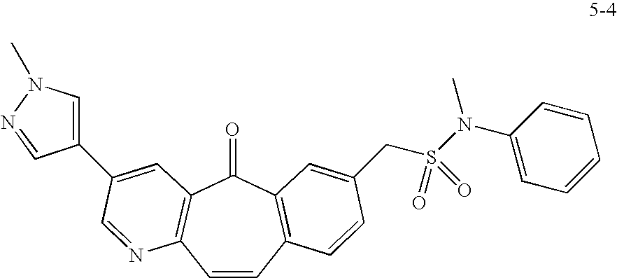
C1=CC2=C(C(=O)C3=C1N=CC(C1=CN(C)N=C1)=C3)C=C(CS(N(C1=CC=CC=C1)C)(=O)=O)C=C2
